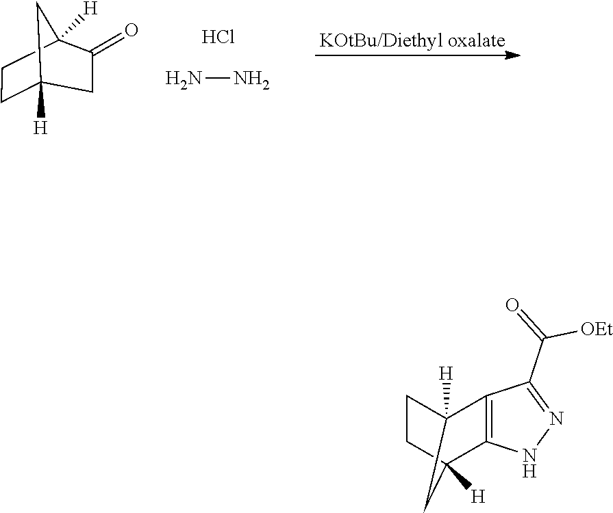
NN.Cl.C1C2([H])CC(=O)C([H])(C1)C2.C12=C(NN=C1C(=O)[OEt])C1([H])CCC2([H])C1
